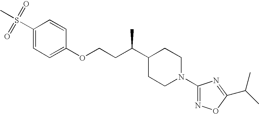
C1(S(=O)(=O)C)=CC=C(OCCC(C2CCN(C3=NOC(C(C)C)=N3)CC2)C)C=C1
